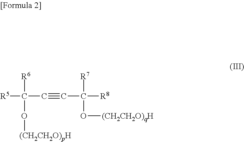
[R5]C(C#CC([R8])([R7])O[(CH2CH2O)qH])(O[(CH2CH2O)pH])[R6]
